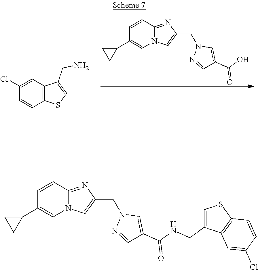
C1=CC2=NC(CN3N=CC(C(NCC4=CSC5=C4C=C(Cl)C=C5)=O)=C3)=CN2C=C1C1CC1.C1=CC2=NC(CN3N=CC(C(O)=O)=C3)=CN2C=C1C1CC1.C1(Cl)=CC2=C(C=C1)SC=C2CN
